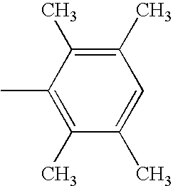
C1(C)=C(C)C(C)=CC(C)=C1C
